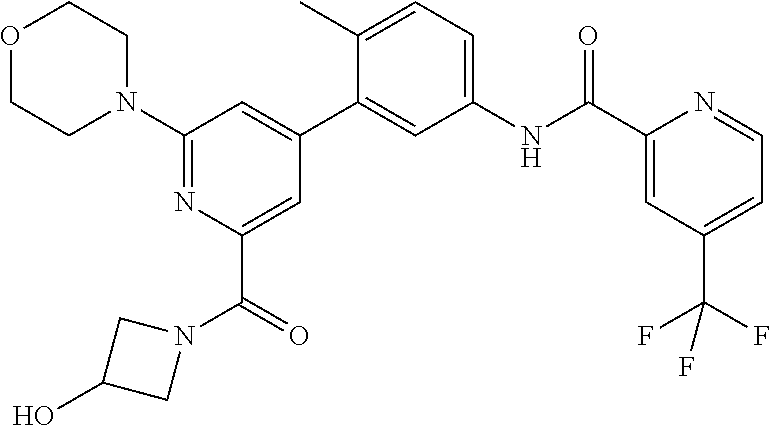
C1(N2CCOCC2)=NC(C(N2CC(O)C2)=O)=CC(C2=CC(NC(C3=CC(C(F)(F)F)=CC=N3)=O)=CC=C2C)=C1
